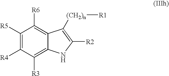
[R5]C1=C([R4])C([R3])=C2C(=C1[R6])C([(CH2)n][R1])=C([R2])N2
